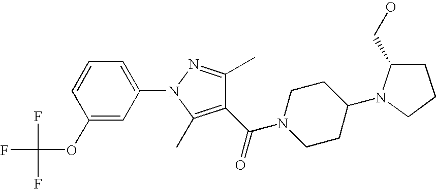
C1(C(=O)N2CCC(N3C(CO)CCC3)CC2)=C(C)N(C2=CC=CC(OC(F)(F)F)=C2)N=C1C
